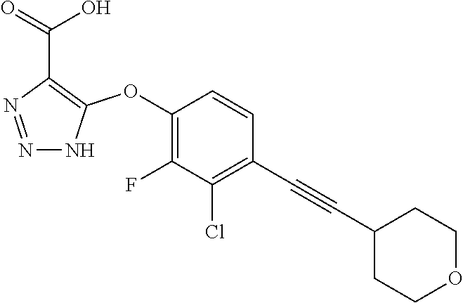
C1(OC2=C(C(=O)O)N=NN2)=C(F)C(Cl)=C(C#CC2CCOCC2)C=C1
